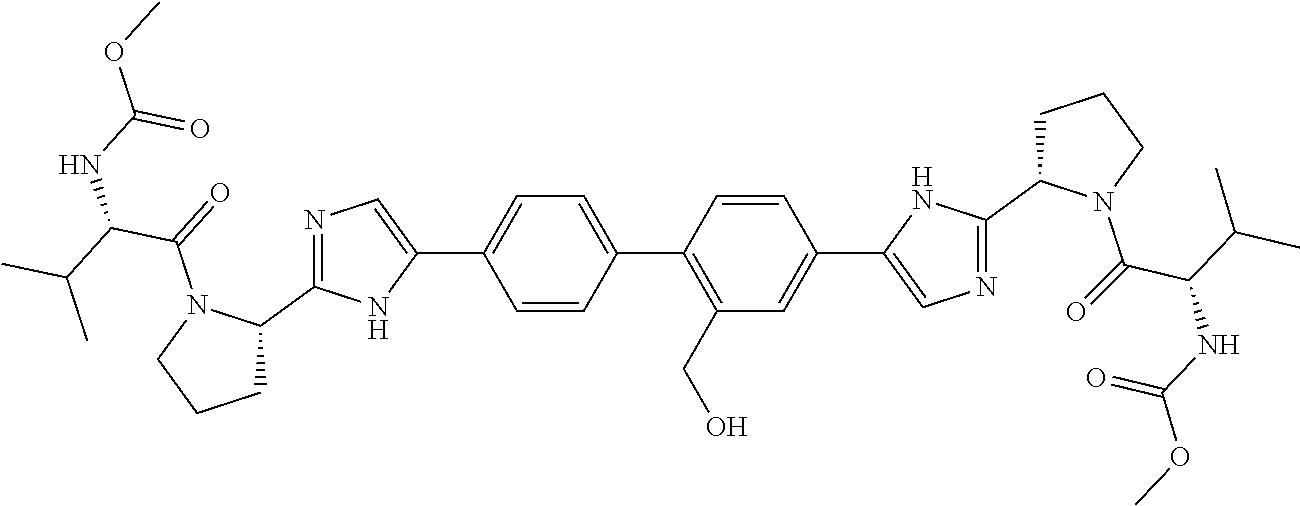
C1=CC(C2=C(CO)C=C(C3=CN=C(C4CCCN4C(=O)C(C(C)C)NC(OC)=O)N3)C=C2)=CC=C1C1=CN=C(C2CCCN2C(=O)C(C(C)C)NC(OC)=O)N1
